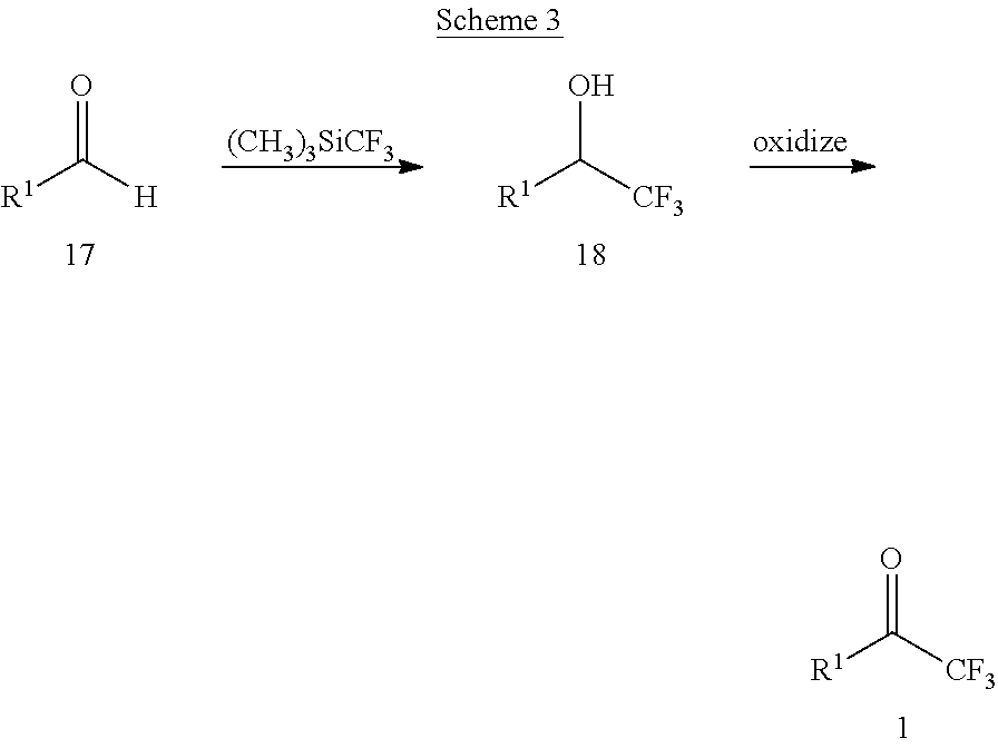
[(CH3)3SiCF3].[R1]C([H])=O.[oxidize].[R1]C([CF3])O.[R1]C([CF3])=O
